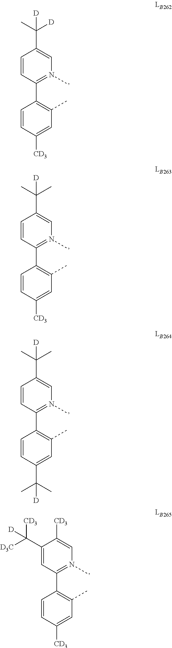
C1(C2=C(C)C=C([CD3])C=C2)=N(C)C=C(C([D])(C)[D])C=C1.C1(C2=C(C)C=C([CD3])C=C2)=N(C)C=C(C(C)(C)[D])C=C1.C1(C2=C(C)C=C(C(C)(C)[D])C=C2)=N(C)C=C(C(C)(C)[D])C=C1.C1(C2=C(C)C=C([CD3])C=C2)=N(C)C=C([CD3])C(C([CD3])([D3C])[D])=C1
